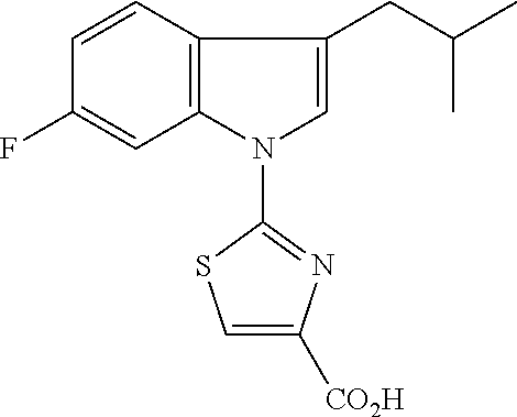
C12=C(N(C3=NC([CO2H])=CS3)C=C1CC(C)C)C=C(F)C=C2
